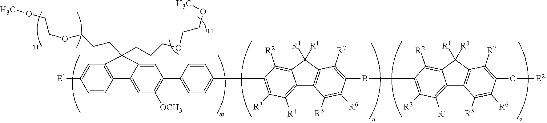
C12=C([R4])C([R3])=C(CC3=CC=C(C4=C([OCH3])C=C5C6=C(C=C([E1])C=C6)C(CCCOCCOC)(CCCOCCOC)C5=C4)C=C3)C([R2])=C1C([R1])([R1])C1=C2C([R5])=C([R6])C(BC2=C([R3])C([R4])=C3C4=C(C([R1])([R1])C3=C2[R2])C([R7])=C(C[E2])C([R6])=C4[R5])=C1[R7]
